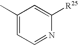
C1(C)=CC=NC([R25])=C1
